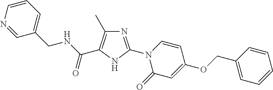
C1(CNC(=O)C2=C(C)N=C(N3C(=O)C=C(OCC4=CC=CC=C4)C=C3)N2)=CC=CN=C1
